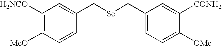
C1([H2NCO])=C([MeO])C=CC(C[Se]CC2=CC=C([OMe])C([CONH2])=C2)=C1
